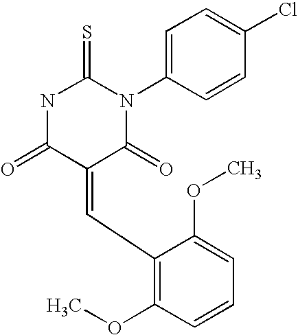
O=C1C(=CC2=C(OC)C=CC=C2OC)C(=O)N(C2=CC=C(Cl)C=C2)C(=S)N1
